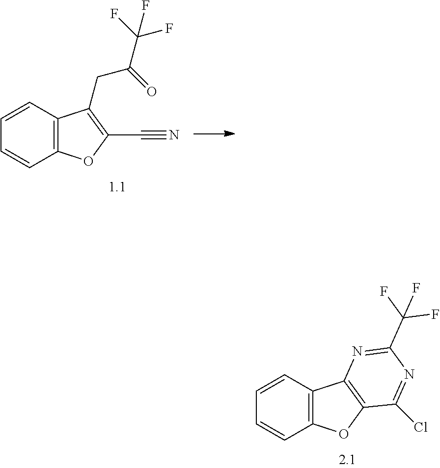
C1=CC2=C(C=C1)OC(C#N)=C2CC(=O)C(F)(F)F.C1=CC2=C(C=C1)OC1=C2N=C(C(F)(F)F)N=C1Cl
